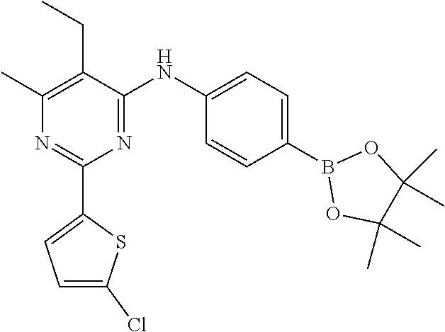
C1(C)=C(CC)C(NC2=CC=C(B3OC(C)(C)C(C)(C)O3)C=C2)=NC(C2=CC=C(Cl)S2)=N1
